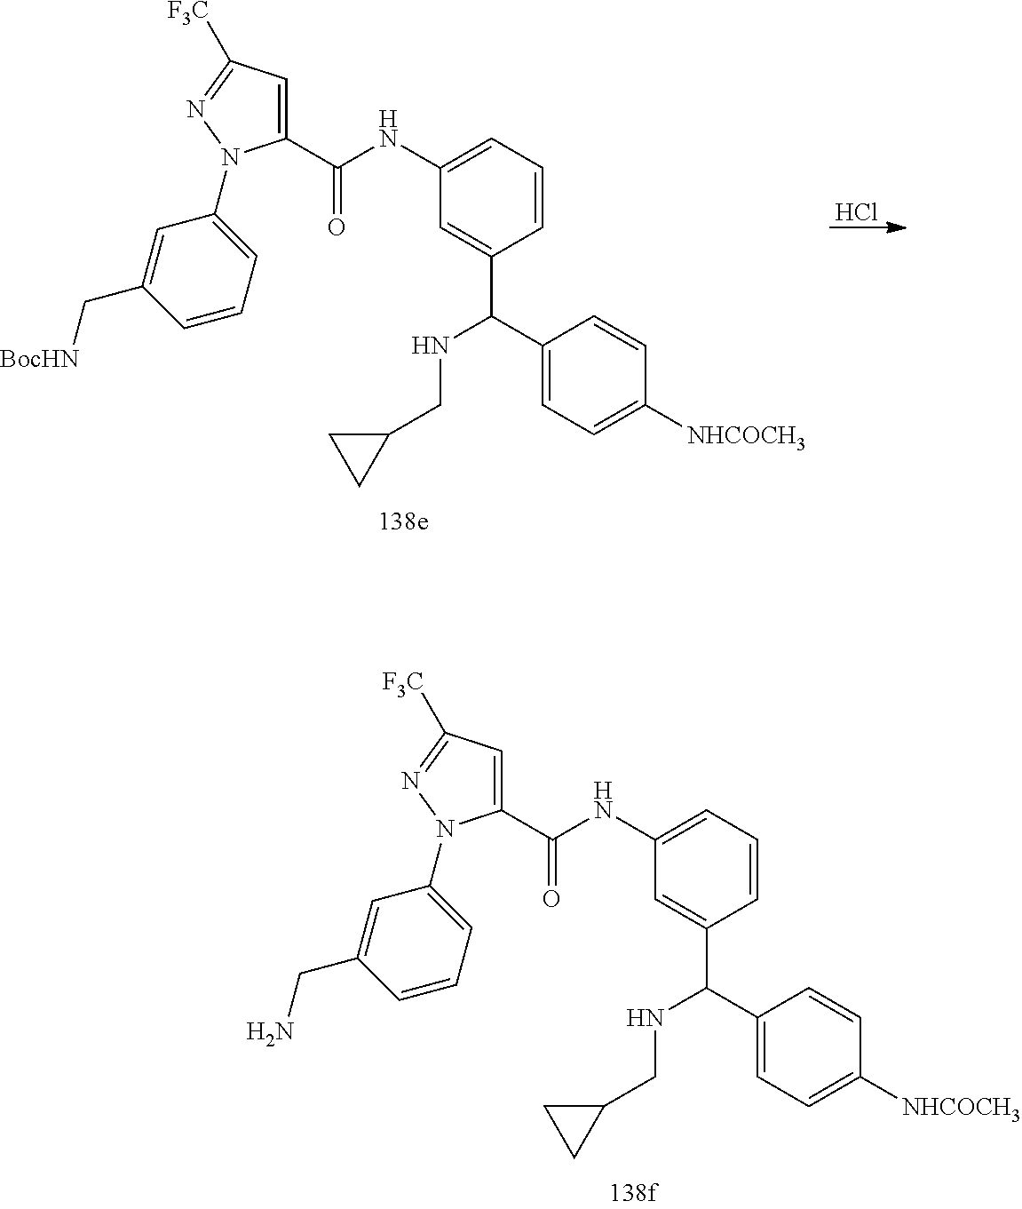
C1(C(NCC2CC2)C2=CC(NC(C3=CC([F3C])=NN3C3=CC=CC(CN)=C3)=O)=CC=C2)=CC=C([NHCOCH3])C=C1.Cl.C1(C(NCC2CC2)C2=CC(NC(C3=CC([F3C])=NN3C3=CC=CC(C[BocHN])=C3)=O)=CC=C2)=CC=C([NHCOCH3])C=C1
